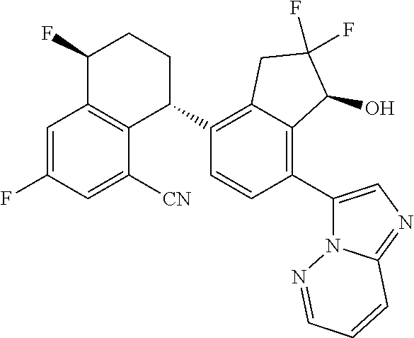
C1=C(F)C=C([CN])C2=C1C(F)CCC2C1=C2C(=C(C3=CN=C4N3N=CC=C4)C=C1)C(O)C(F)(F)C2
